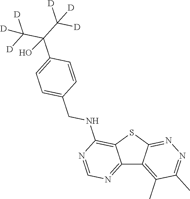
C12=NC=NC(NCC3=CC=C(C(C([D])([D])[D])(C([D])([D])[D])O)C=C3)=C1SC1=NN=C(C)C(C)=C21
